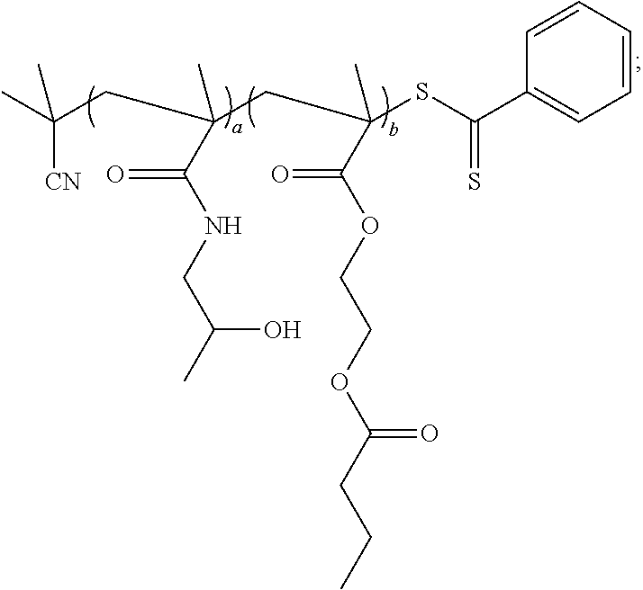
C1=CC=CC=C1C(SC(C(OCCOC(CCC)=O)=O)(CC(CC([CN])(C)C)(C(NCC(C)O)=O)C)C)=S
